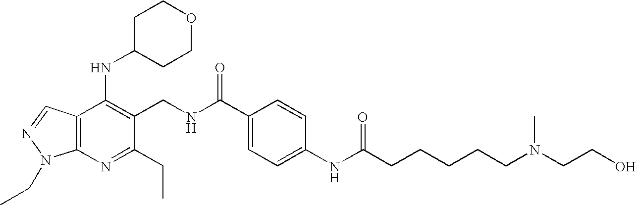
C1(C(NCC2=C(NC3CCOCC3)C3=C(N=C2CC)N(CC)N=C3)=O)=CC=C(NC(CCCCCN(CCO)C)=O)C=C1
